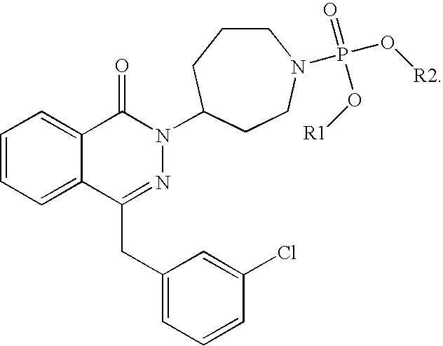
C1=CC=C2C(=C1)C(=O)N(C1CCCN(P(O[R2])(=O)O[R1])CC1)N=C2CC1=CC=CC(Cl)=C1
